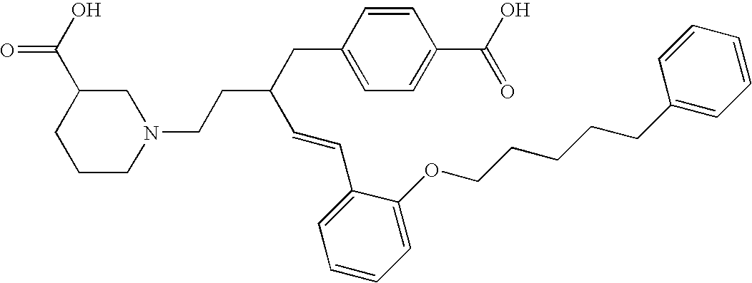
N1(CCC(CC2=CC=C(C(O)=O)C=C2)C=CC2=CC=CC=C2OCCCCCC2=CC=CC=C2)CC(C(O)=O)CCC1
